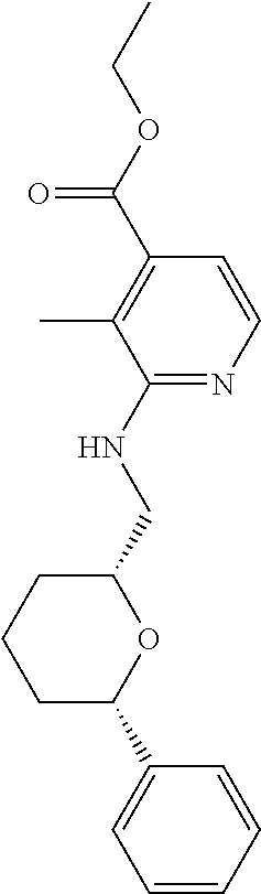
C1(NCC2OC(C3=CC=CC=C3)CCC2)=NC=CC(C(OCC)=O)=C1C
